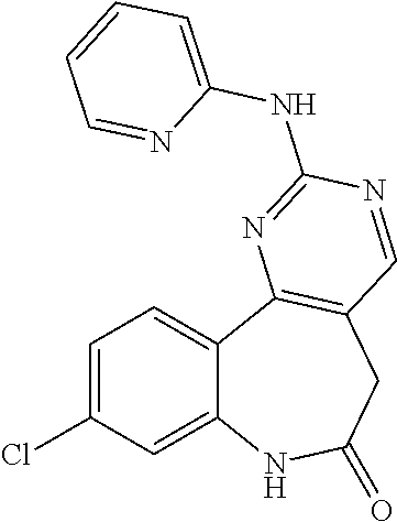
C12=CC(Cl)=CC=C1C1=C(CC(=O)N2)C=NC(NC2=CC=CC=N2)=N1
